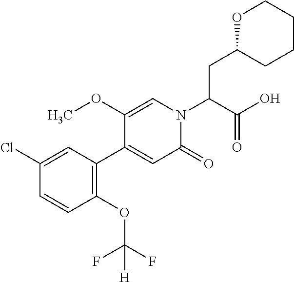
C1=C(Cl)C=CC(OC(F)(F)[H])=C1C1=CC(=O)N(C(C(O)=O)CC2OCCCC2)C=C1OC
